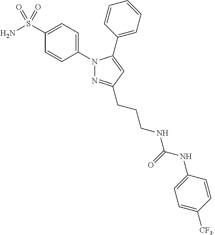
N1(C2=CC=C(S(N)(=O)=O)C=C2)N=C(CCCNC(NC2=CC=C([CF3])C=C2)=O)C=C1C1=CC=CC=C1
